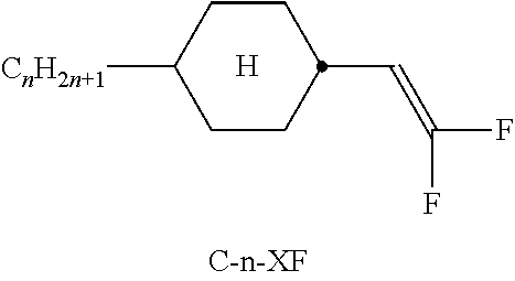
[H].C1CC([CnH2n+1])CCC1C=C(F)F
